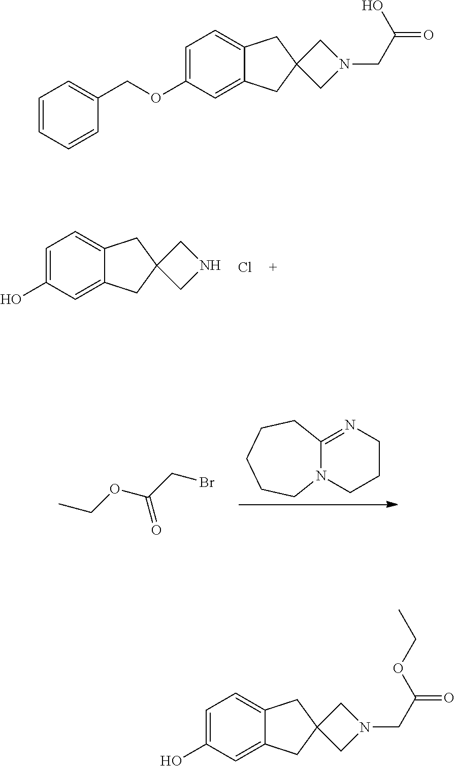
C1=C(O)C=C2C(=C1)CC1(C2)CNC1.Cl.N12C(=NCCC1)CCCCC2.CCOC(CBr)=O.C1=C(O)C=C2C(=C1)CC1(C2)CN(CC(=O)OCC)C1.C1=C(OCC2=CC=CC=C2)C=C2C(=C1)CC1(C2)CN(CC(=O)O)C1
